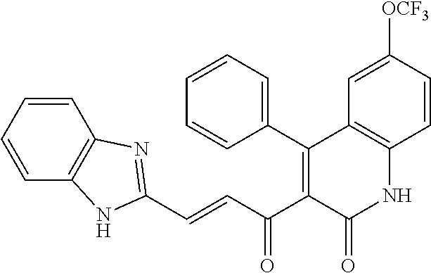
C1=CC=CC2=C1N=C(C=CC(C1=C(C3=CC=CC=C3)C3=C(NC1=O)C=CC([OCF3])=C3)=O)N2
